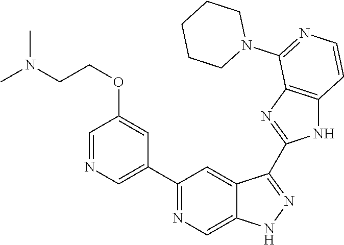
C1(C2=NC=C3C(=C2)C(C2=NC4=C(N2)C=CN=C4N2CCCCC2)=NN3)=CN=CC(OCCN(C)C)=C1
